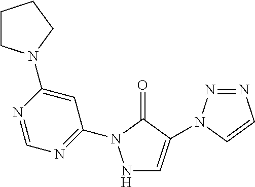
N1C=C(N2N=NC=C2)C(=O)N1C1=NC=NC(N2CCCC2)=C1
